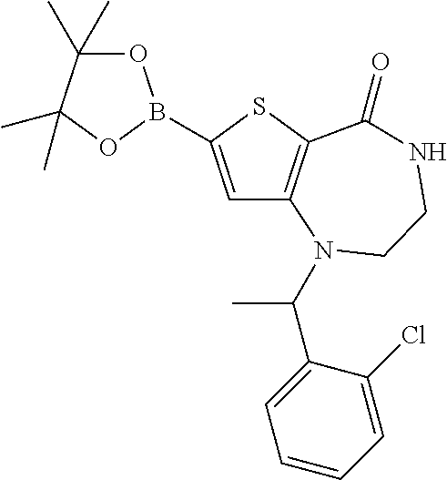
C1=C(B2OC(C)(C)C(C)(C)O2)SC2=C1N(C(C)C1=CC=CC=C1Cl)CCNC2=O
